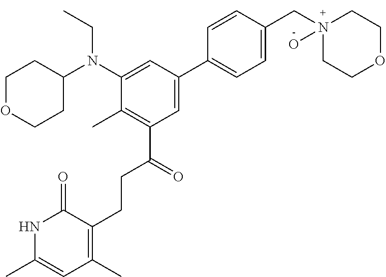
C1OCCC(N(C2=CC(C3=CC=C(CN4(O)CCOCC4)C=C3)=CC(C(CCC3=C(C)C=C(C)NC3=O)=O)=C2C)CC)C1
